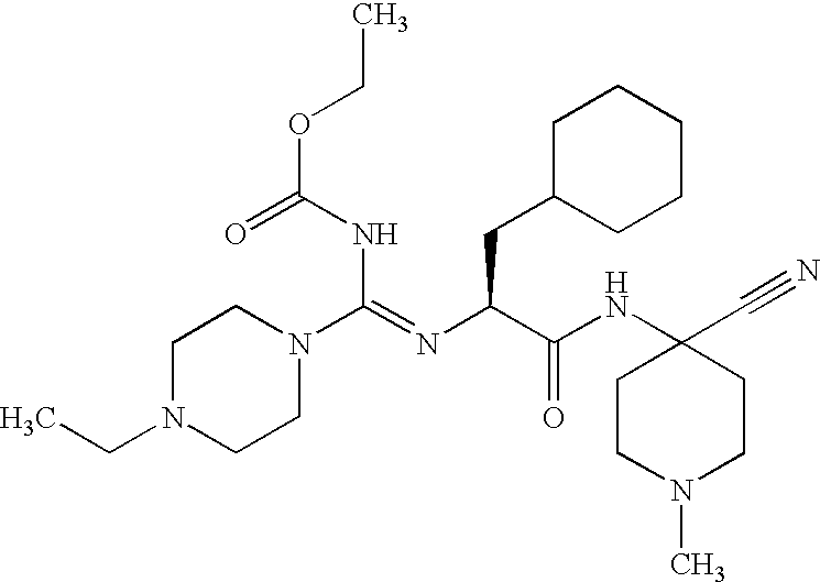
C1N(CC)CCN(C(=NC(C(NC2(C#N)CCN(C)CC2)=O)CC2CCCCC2)NC(=O)OCC)C1
